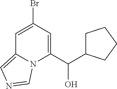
C1=C(Br)C=C(C(O)C2CCCC2)N2C1=CN=C2
